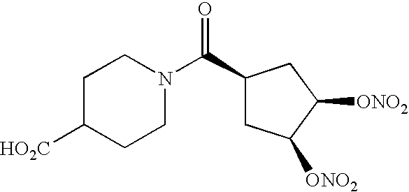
C1C([HO2C])CCN(C(C2CC([ONO2])C([ONO2])C2)=O)C1
